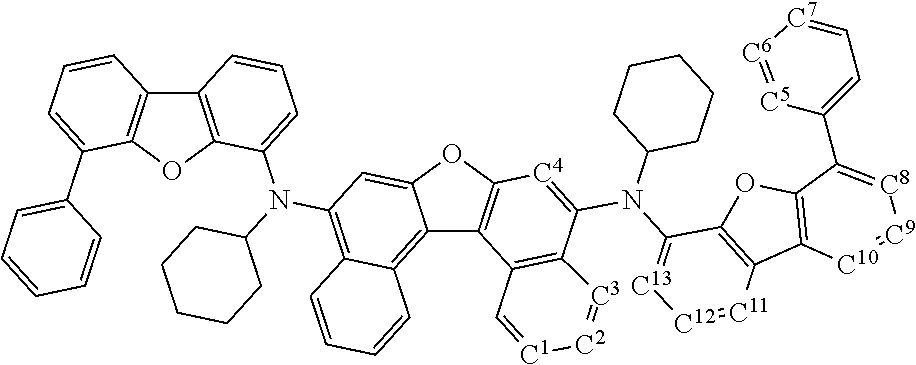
C12=C(OC3=C1C=CC=C3C1=CC=CC=C1)C(N(C1CCCCC1)C1=C3C(=C4C5=C(OC4=C1)[C4]=C(N(C1=[C13][C12]=[C11]C4=C1OC1=C4[C10]=[C9][C8]=C1C1=CC=[C7][C6]=[C5]1)C1CCCCC1)C1=C5C=[C1][C2]=[C3]1)C=CC=C3)=CC=C2
